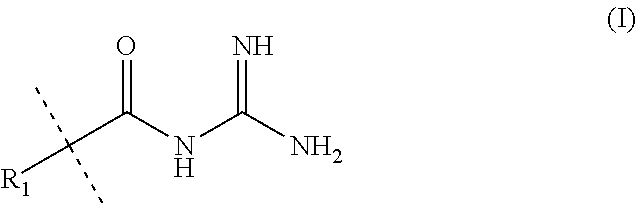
C(C(NC(N)=N)=O)([R1])(C)C
